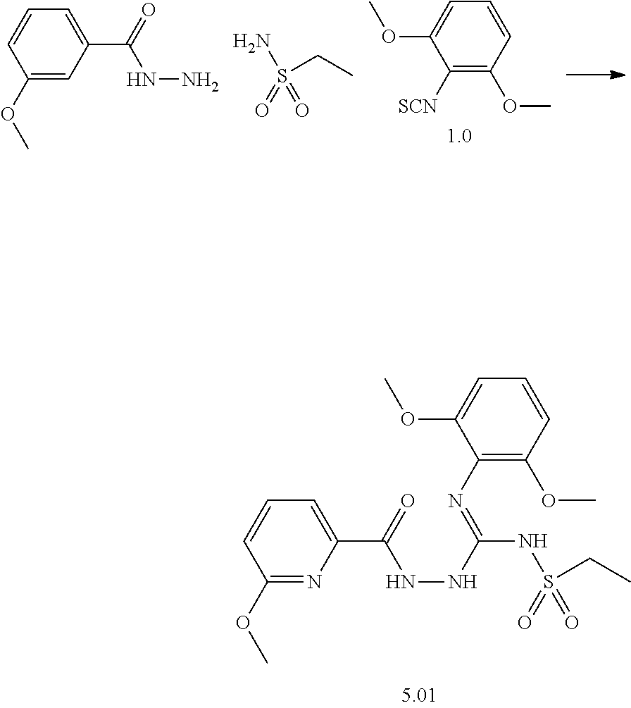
C1=CC=C(OC)C([SCN])=C1OC.C1(OC)=CC(C(NN)=O)=CC=C1.NS(CC)(=O)=O.C1=CC=C(OC)C(N=C(NS(CC)(=O)=O)NNC(C2=CC=CC(OC)=N2)=O)=C1OC
